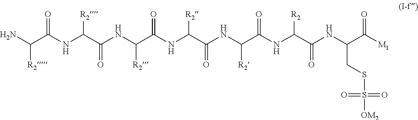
N(C(C(NC(C(NC(C(NC(C(NC(C([M1])=O)CSS(=O)(=O)[OM2])=O)[R2])=O)[R2])=O)[R2])=O)[R2])C(C(NC(C(N)[R2])=O)[R2])=O
